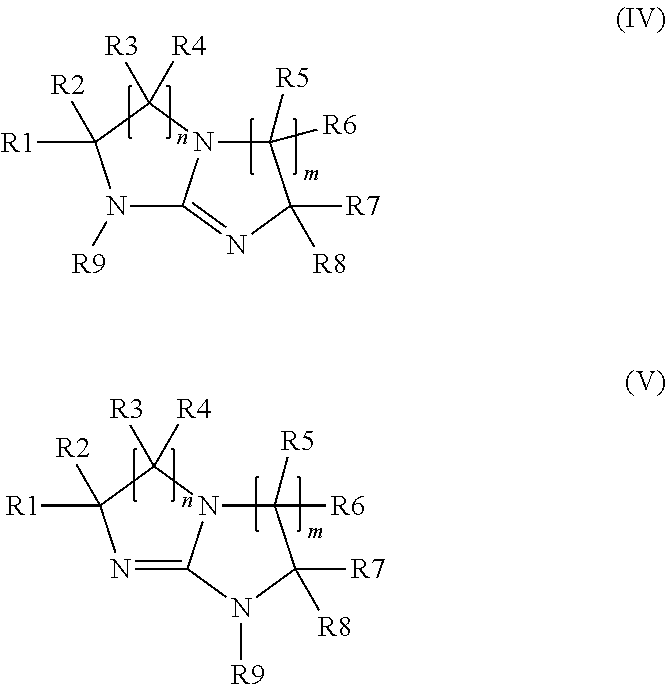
N1([R9])C2=NC([R7])([R8])C([R6])([R5])N2C([R3])([R4])C1([R1])[R2].N1=C2N(C([R3])([R4])C1([R1])[R2])C([R6])([R5])C([R7])([R8])N2[R9]
